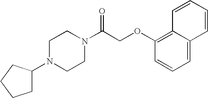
C(COC1=C2C(=CC=C1)C=CC=C2)(=O)N1CCN(C2CCCC2)CC1
